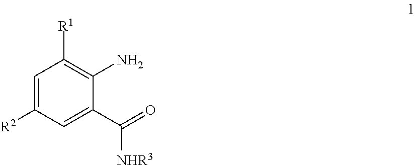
C1=C([R2])C=C(C(=O)[NHR3])C(N)=C1[R1]
